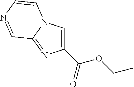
C1(C(=O)OCC)=CN2C(=N1)C=NC=C2
